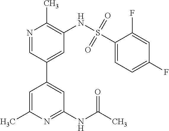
C1(NC(C)=O)=NC(C)=CC(C2=CC(NS(C3=CC=C(F)C=C3F)(=O)=O)=C(C)N=C2)=C1
